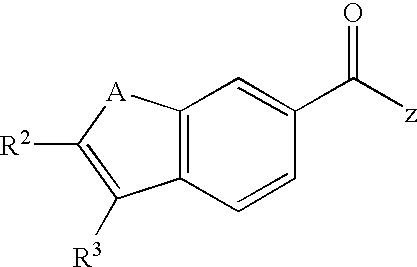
C12=C(C=CC(C([z])=O)=C1)C([R3])=C([R2])[A]2
